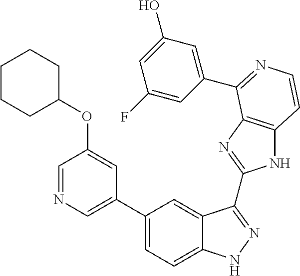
C1(C2=CN=CC(OC3CCCCC3)=C2)=CC=C2C(=C1)C(C1=NC3=C(N1)C=CN=C3C1=CC(O)=CC(F)=C1)=NN2
